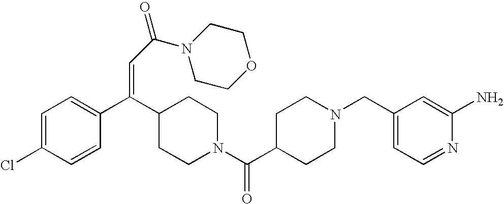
C1=C(Cl)C=CC(C(C2CCN(C(C3CCN(CC4=CC=NC(N)=C4)CC3)=O)CC2)=CC(N2CCOCC2)=O)=C1
